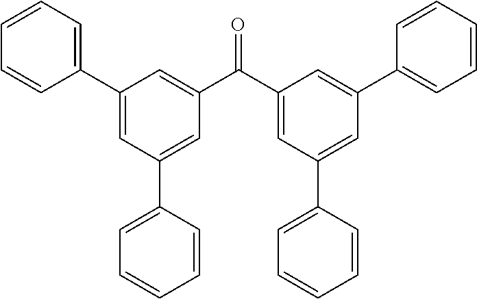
C1(C2=CC(C3=CC=CC=C3)=CC(C(C3=CC(C4=CC=CC=C4)=CC(C4=CC=CC=C4)=C3)=O)=C2)=CC=CC=C1
